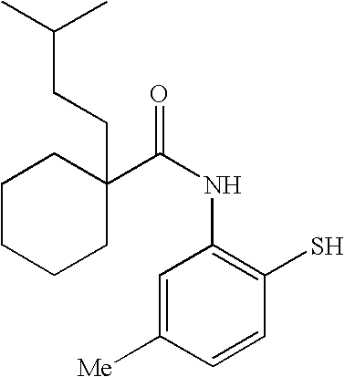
C1=C([Me])C=CC(S)=C1NC(=O)C1(CCC(C)C)CCCCC1
